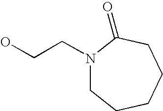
N1(CCO)CCCCCC1=O
